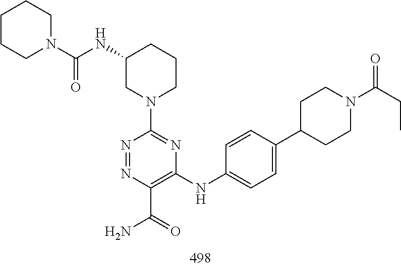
N1=NC(C(N)=O)=C(NC2=CC=C(C3CCN(C(CC)=O)CC3)C=C2)N=C1N1CC(NC(N2CCCCC2)=O)CCC1
